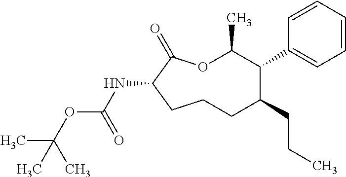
O1C(C)C(C2=CC=CC=C2)C(CCC)CCCC(NC(OC(C)(C)C)=O)C1=O
